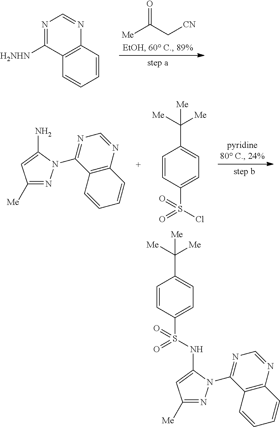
[Me]C(C[CN])=O.C1=CC2=C(C=C1)C([H2NHN])=NC=N2.C1([Me])=NN(C2=NC=NC3=C2C=CC=C3)C(N)=C1.C1=CC(S(Cl)(=O)=O)=CC=C1C([Me])([Me])[Me].C1([Me])=NN(C2=NC=NC3=C2C=CC=C3)C(NS(C2=CC=C(C([Me])([Me])[Me])C=C2)(=O)=O)=C1
